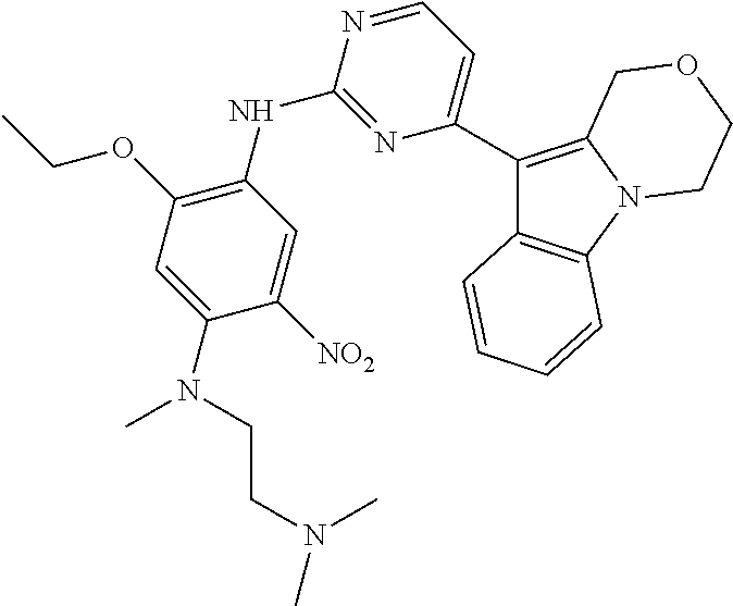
C12=C(C=CC=C1)C(C1=CC=NC(NC3=C(OCC)C=C(N(C)CCN(C)C)C([NO2])=C3)=N1)=C1N2CCOC1
